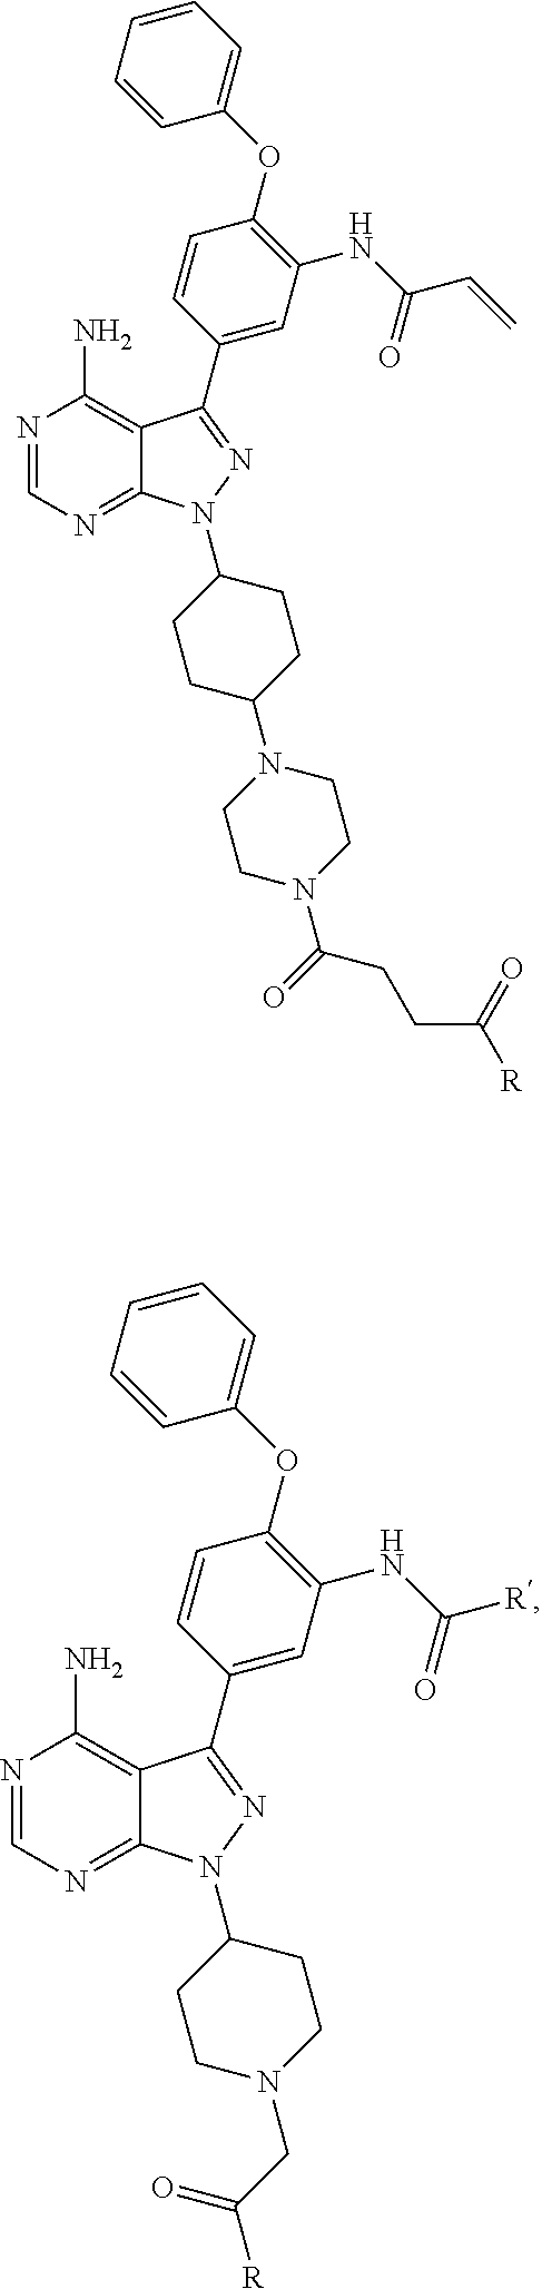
N1=CN=C2C(=C1N)C(C1=CC(NC(C=C)=O)=C(OC3=CC=CC=C3)C=C1)=NN2C1CCC(N2CCN(C(=O)CCC([R])=O)CC2)CC1.N1=CN=C2C(=C1N)C(C1=CC(NC([R])=O)=C(OC3=CC=CC=C3)C=C1)=NN2C1CCN(CC([R])=O)CC1
